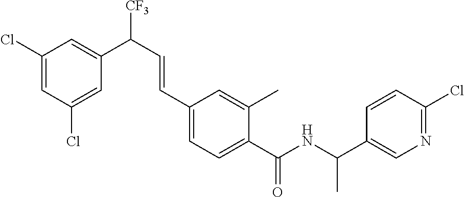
C1(Cl)=CC(Cl)=CC(C([CF3])C=CC2=CC=C(C(=O)NC(C3=CN=C(Cl)C=C3)C)C(C)=C2)=C1
